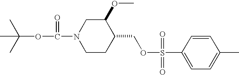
CC(C)(C)OC(N1CCC(COS(C2=CC=C(C)C=C2)(=O)=O)C(OC)C1)=O
